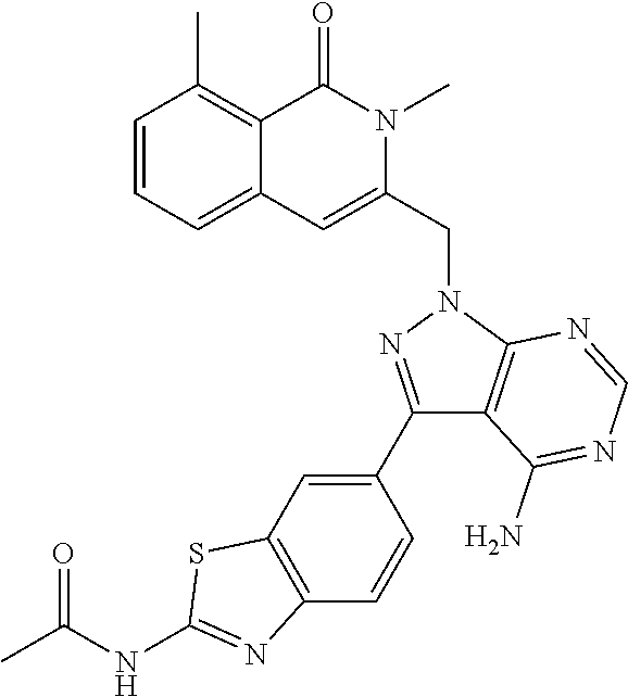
C1=CC=C2C(=C1C)C(=O)N(C)C(CN1N=C(C3=CC4=C(C=C3)N=C(NC(=O)C)S4)C3=C1N=CN=C3N)=C2
